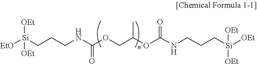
[Si](CCCNC(OCC(OC(NCCC[Si]([OEt])([OEt])[OEt])=O)C)=O)([EtO])([OEt])[OEt]
